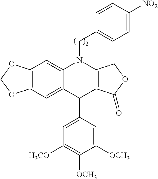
C12=C(C=C3C(=C1)N(CC1=CC=C([NO2])C=C1)C1=C(C3C3=CC([H3CO])=C([OCH3])C([OCH3])=C3)C(=O)OC1)OCO2
